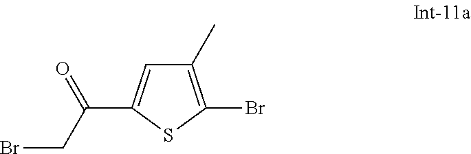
C(C1=CC(C)=C(Br)S1)(CBr)=O
